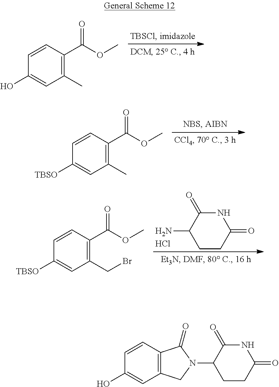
C1(C)=C(C(OC)=O)C=CC(O)=C1.C1(C)=C(C(OC)=O)C=CC([TBSO])=C1.N1C(=O)C(N)CCC1=O.Cl.C1(CBr)=C(C(OC)=O)C=CC([TBSO])=C1.C12=C(C=CC(O)=C1)C(=O)N(C1CCC(=O)NC1=O)C2
